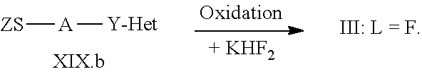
[ZS][A][Y-Het]
